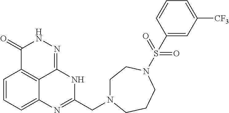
C1=CC=C2C3=C1C(=O)NN=C3NC(CN1CCN(S(=O)(=O)C3=CC([CF3])=CC=C3)CCC1)=N2
